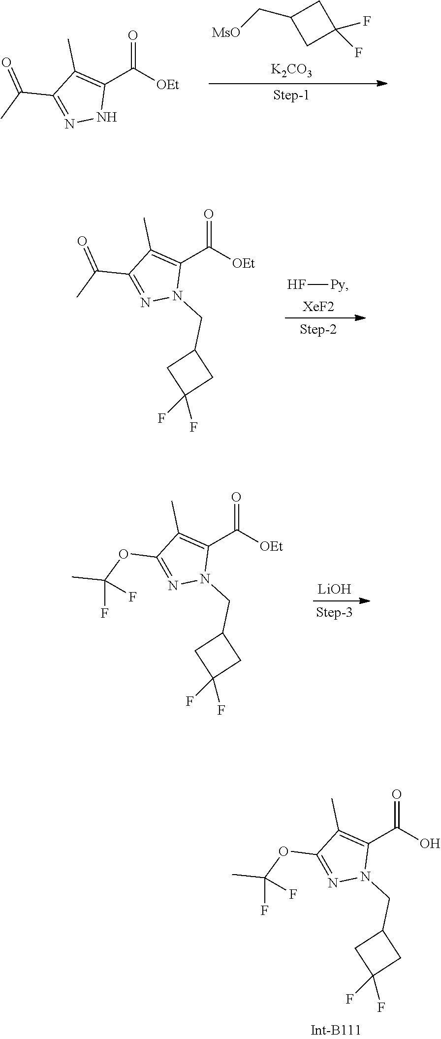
OC(C1=C(C)C(OC(C)(F)F)=NN1CC1CC(F)(F)C1)=O.C1(C[MsO])CC(F)(F)C1.[K2CO3].[OEt]C(C1=C(C)C(C(C)=O)=NN1)=O.[LiOH].[OEt]C(C1=C(C)C(OC(C)(F)F)=NN1CC1CC(F)(F)C1)=O.[XeF2].F[Py].[OEt]C(C1=C(C)C(C(C)=O)=NN1CC1CC(F)(F)C1)=O
